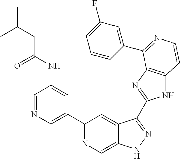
C1=NC=C(C2=NC=C3C(=C2)C(C2=NC4=C(N2)C=CN=C4C2=CC(F)=CC=C2)=NN3)C=C1NC(CC(C)C)=O
